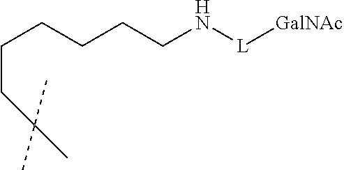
C(CC(C)(C)C)CCCCN[L][GalNAc]
